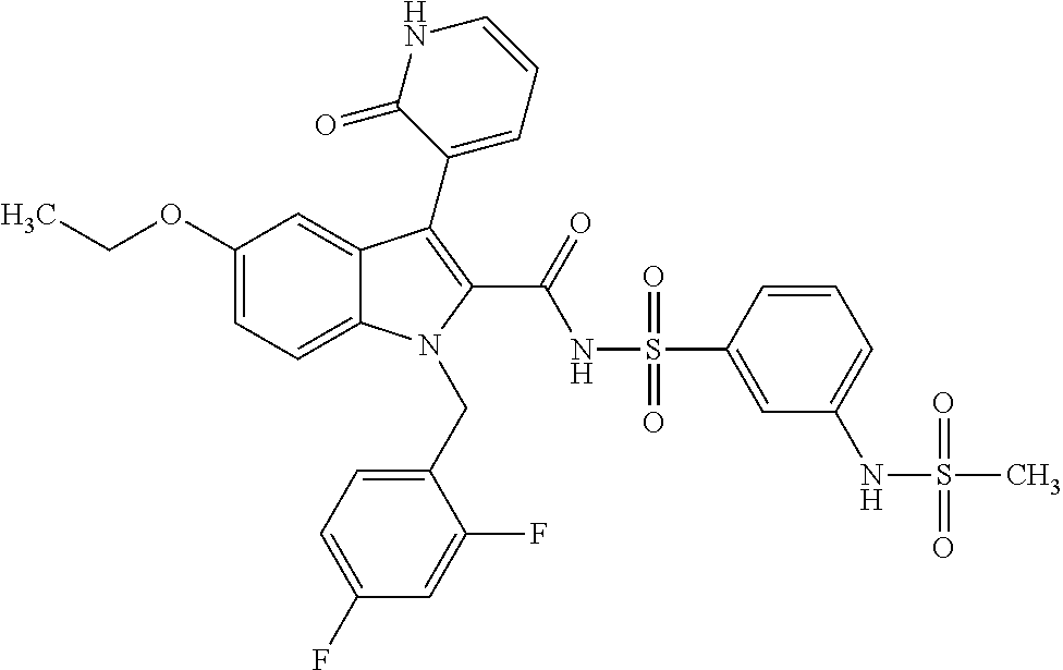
C1(OCC)=CC=C2C(=C1)C(C1=CC=CNC1=O)=C(C(=O)NS(=O)(=O)C1=CC(NS(C)(=O)=O)=CC=C1)N2CC1=CC=C(F)C=C1F
